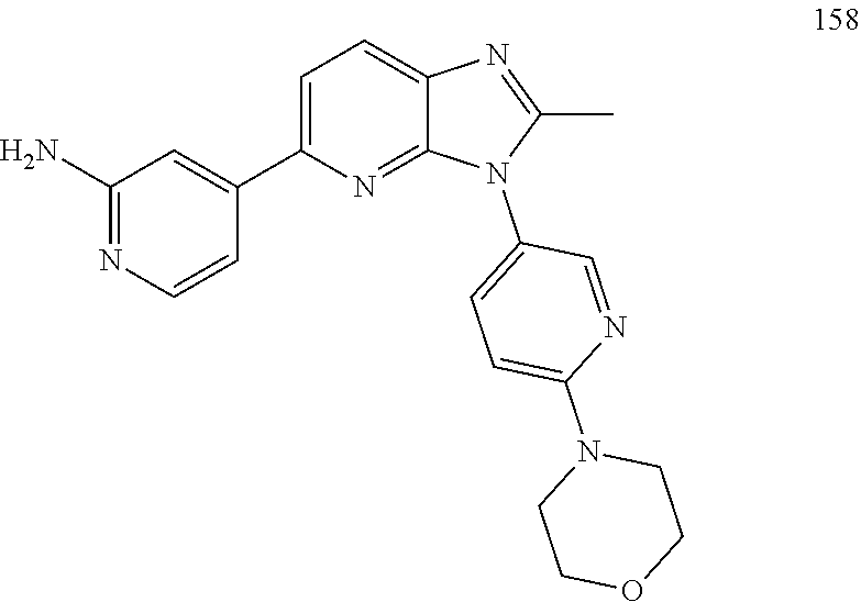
C1COCCN1C1=CC=C(N2C(C)=NC3=CC=C(C4=CC(N)=NC=C4)N=C23)C=N1
